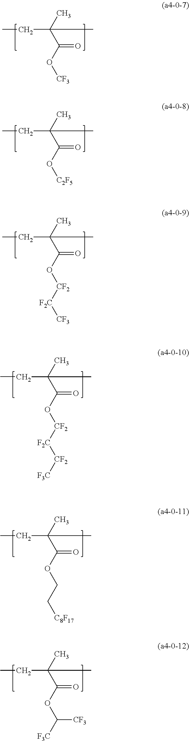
C(C(C)(C(O[CF3])=O)C)C.C(C(C)(C(O[C2F5])=O)C)C.C(C(C)(C(O[CF2][F2C][CF3])=O)C)C.C(C(C)(C(O[CF2][F2C][CF2][F3C])=O)C)C.C(C(C)(C(OCC[C8F17])=O)C)C.C(C(C)(C(OC([F3C])[CF3])=O)C)C
